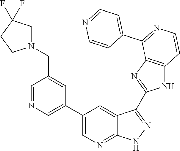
C1=NC=C(C2=CN=C3C(=C2)C(C2=NC4=C(N2)C=CN=C4C2=CC=NC=C2)=NN3)C=C1CN1CC(F)(F)CC1
